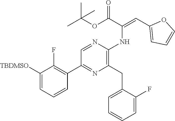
C1([TBDMSO])=CC=CC(C2=NC(CC3=CC=CC=C3F)=C(NC(=CC3=CC=CO3)C(OC(C)(C)C)=O)N=C2)=C1F
